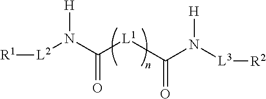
[L2](N(C([L1]C(N([L3][R2])[H])=O)=O)[H])[R1]
